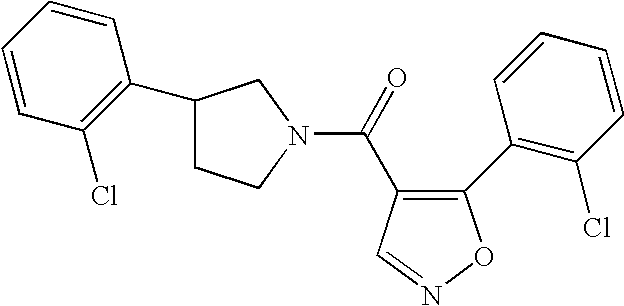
C(=O)(C1=C(C2=C(Cl)C=CC=C2)ON=C1)N1CCC(C2=C(Cl)C=CC=C2)C1
